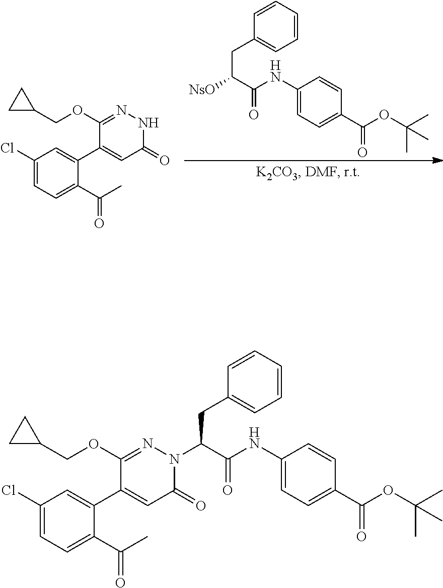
C(C(C(NC1=CC=C(C(OC(C)(C)C)=O)C=C1)=O)[NsO])C1=CC=CC=C1.C1(OCC2CC2)=NNC(=O)C=C1C1=CC(Cl)=CC=C1C(C)=O.C(C(C(NC1=CC=C(C(OC(C)(C)C)=O)C=C1)=O)N1C(=O)C=C(C2=CC(Cl)=CC=C2C(C)=O)C(OCC2CC2)=N1)C1=CC=CC=C1
